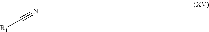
[R1]C#N
